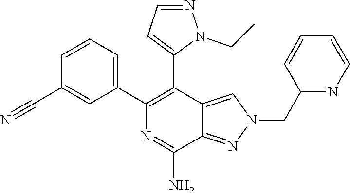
C1(C2=C(C3=CC=CC(C#N)=C3)N=C(N)C3=NN(CC4=NC=CC=C4)C=C23)=CC=NN1CC
